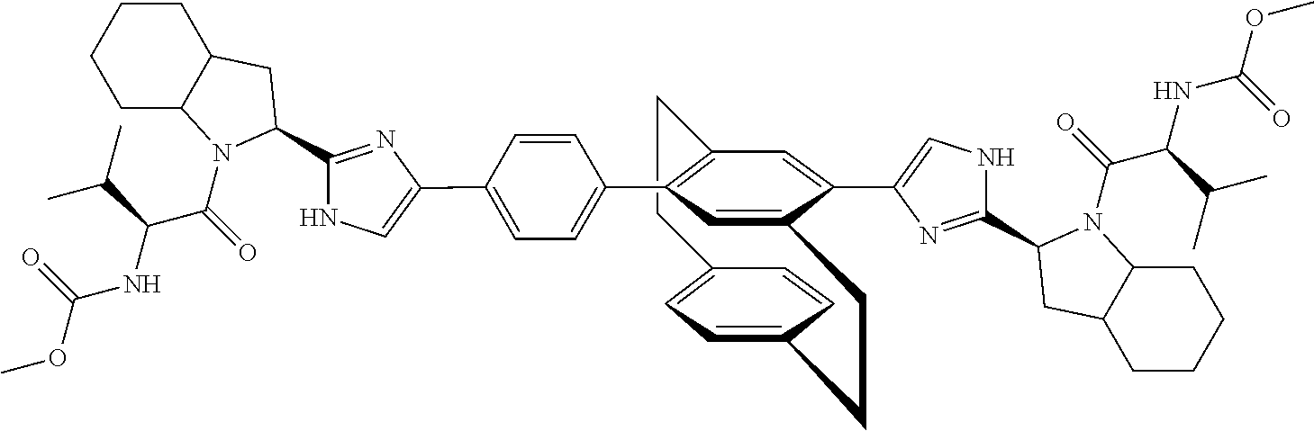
C12=CC=C(C=C1)CCC1=CC(C3=CC=C(C4=CNC(C5N(C(=O)C(NC(OC)=O)C(C)C)C6CCCCC6C5)=N4)C=C3)=C(C=C1C1=CNC(C3N(C(=O)C(NC(OC)=O)C(C)C)C4CCCCC4C3)=N1)CC2
